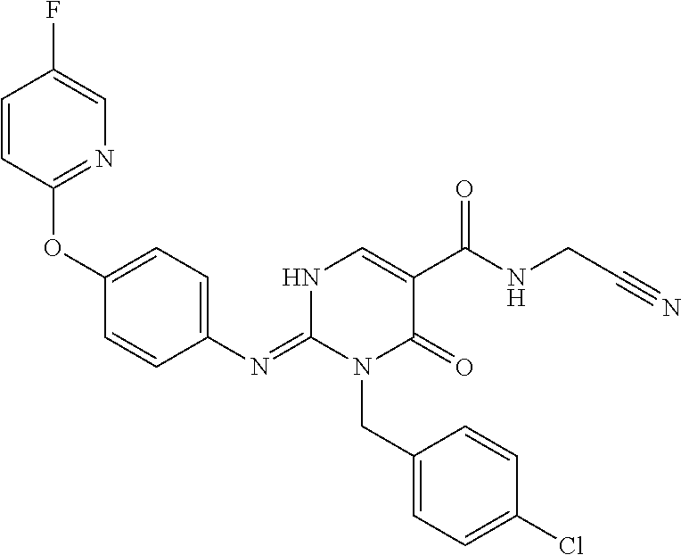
C1(OC2=CC=C(N=C3N(CC4=CC=C(Cl)C=C4)C(=O)C(C(NCC#N)=O)=CN3)C=C2)=NC=C(F)C=C1
